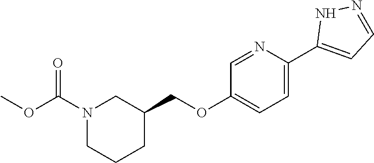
C1=NC(C2=CC=NN2)=CC=C1OCC1CN(C(OC)=O)CCC1
